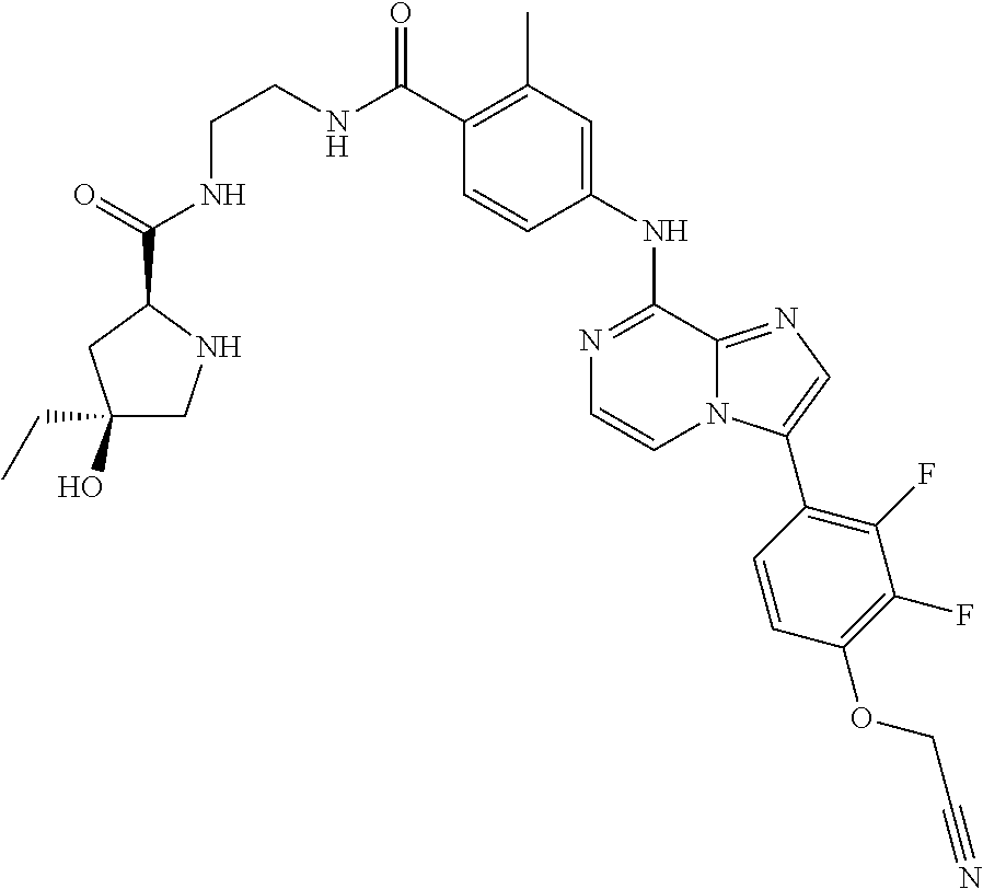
C1(C(NCCNC(C2CC(O)(CC)CN2)=O)=O)=C(C)C=C(NC2=NC=CN3C2=NC=C3C2=C(F)C(F)=C(OCC#N)C=C2)C=C1
